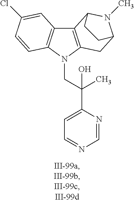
C12=C(N(CC(C3=CC=NC=N3)(C)O)C3=C1C=C(Cl)C=C3)CC1N(C)C2CC1
